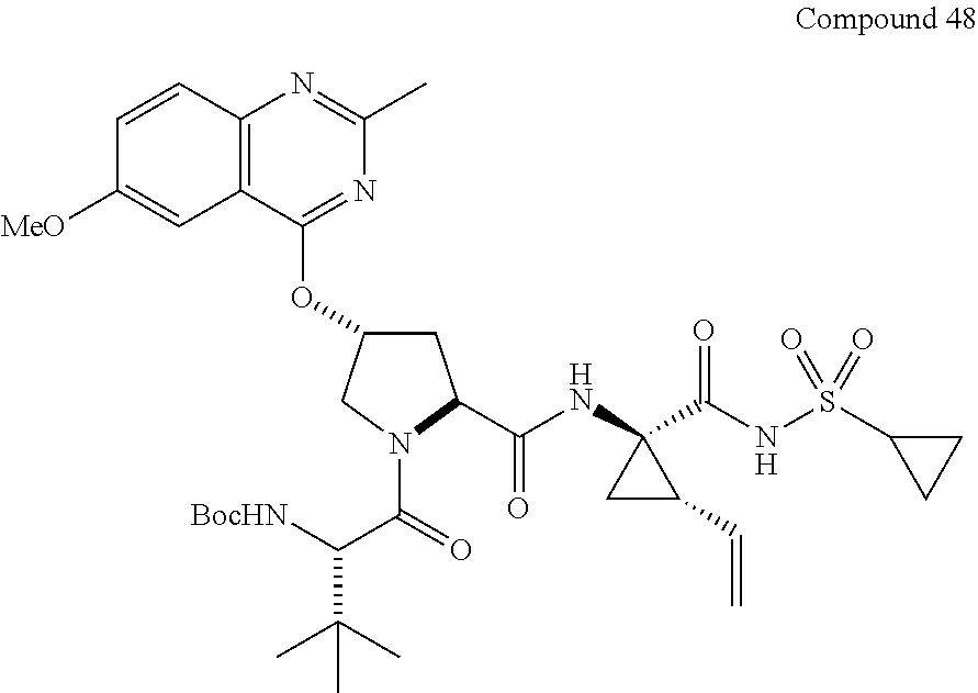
C1C(OC2=NC(C)=NC3=C2C=C([MeO])C=C3)CN(C(=O)C([BocHN])C(C)(C)C)C1C(NC1(C(NS(C2CC2)(=O)=O)=O)CC1C=C)=O
